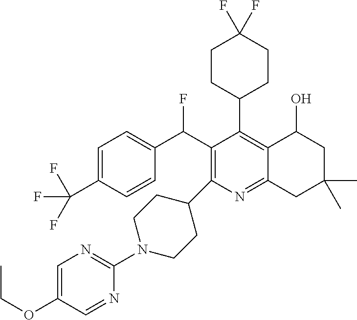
FC(C1=C(C2CCN(C3=NC=C(OCC)C=N3)CC2)N=C2C(=C1C1CCC(F)(F)CC1)C(O)CC(C)(C)C2)C1=CC=C(C(F)(F)F)C=C1
